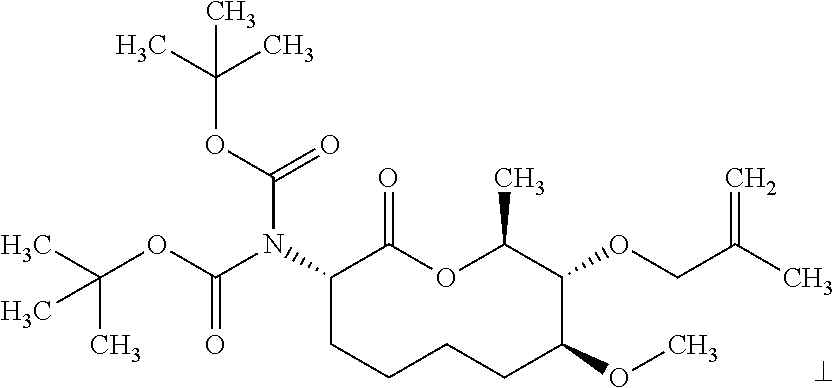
N(C1CCCCC(OC)C(OCC(=C)C)C(C)OC1=O)(C(OC(C)(C)C)=O)C(OC(C)(C)C)=O
